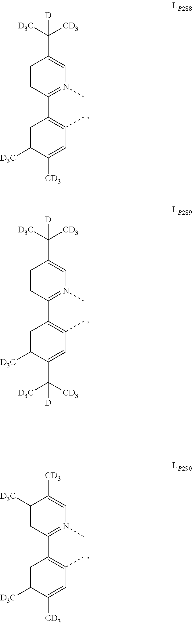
C1=CC(C2=C(C)C=C([CD3])C([D3C])=C2)=N(C)C=C1C([D3C])([CD3])[D].C1=CC(C2=C(C)C=C(C([CD3])([D3C])[D])C([D3C])=C2)=N(C)C=C1C([D3C])([CD3])[D].C1([D3C])=CC(C2=C(C)C=C([CD3])C([D3C])=C2)=N(C)C=C1[CD3]
